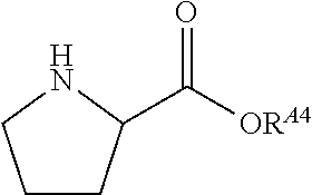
C([ORA4])(=O)C1CCCN1
